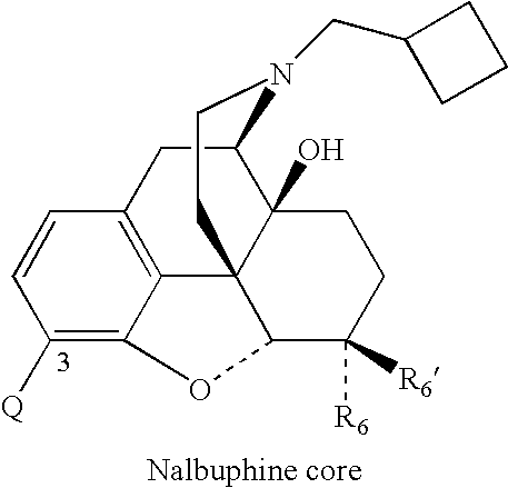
C1([Q])=C2C3=C(C=C1)CC1C4(O)C3(C(C([R6])([R6])CC4)O2)CCN1CC1CCC1
